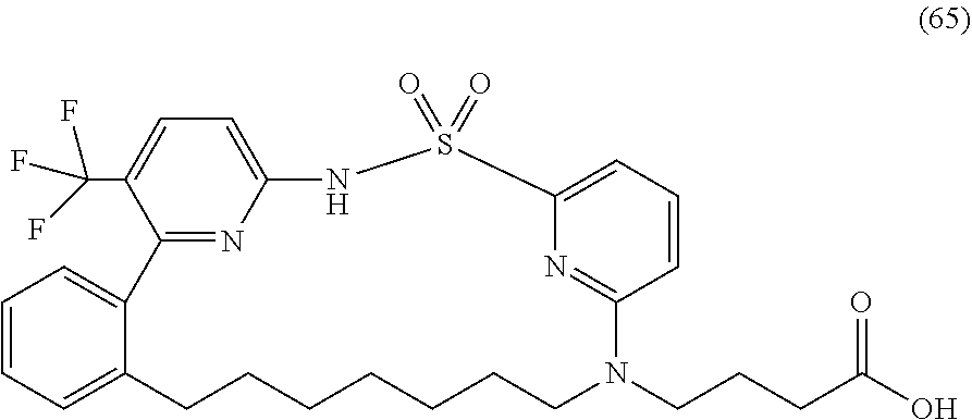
C1=CC=C2C(=C1)C1=NC(=CC=C1C(F)(F)F)NS(=O)(=O)C1=CC=CC(=N1)N(CCCC(O)=O)CCCCCCC2
